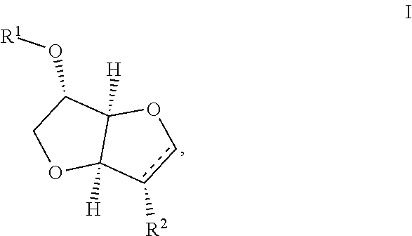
[R1]OC1C2([H])C([H])(OC1)c([R2])cO2
